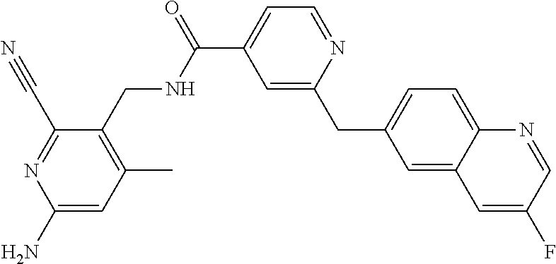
C1=C(C(=O)NCC2=C(C)C=C(N)N=C2C#N)C=C(CC2=CC=C3C(=C2)C=C(F)C=N3)N=C1
